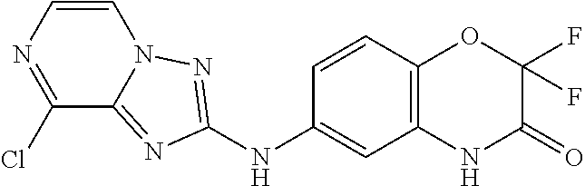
C1=CC2=C(C=C1NC1=NN3C(=N1)C(Cl)=NC=C3)NC(=O)C(F)(F)O2
